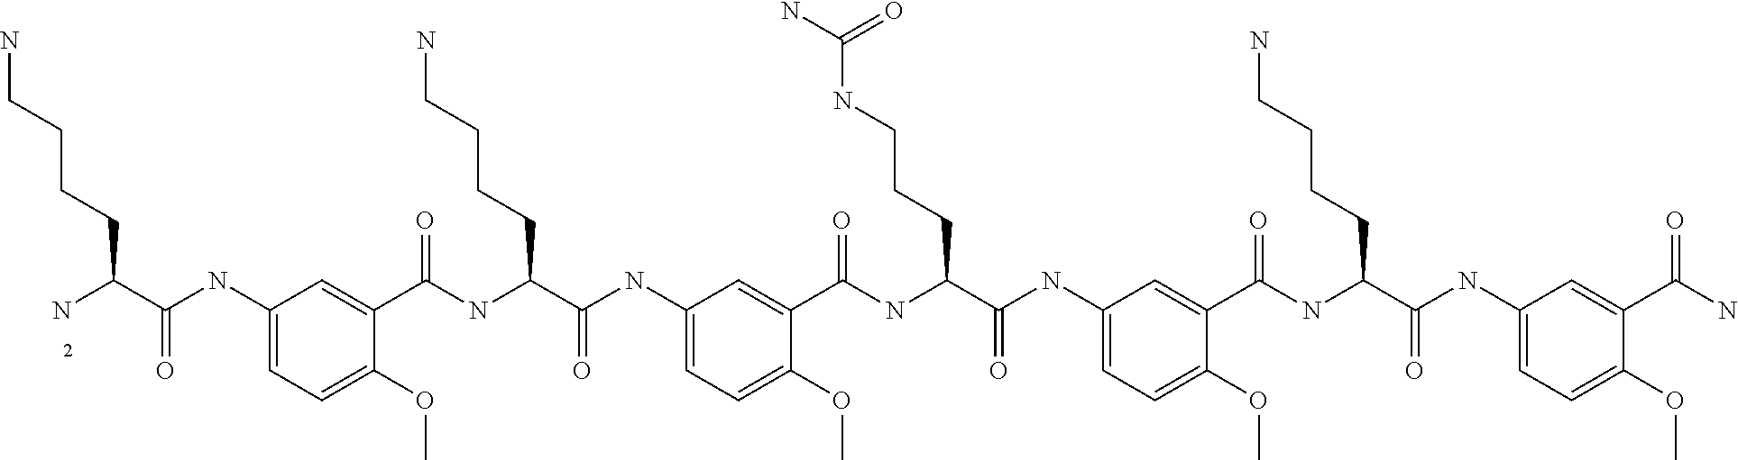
C1(NC(C(N)CCCCN)=O)=CC=C(OC)C(C(NC(C(NC2=CC=C(OC)C(C(NC(C(NC3=CC=C(OC)C(C(NC(C(NC4=CC=C(OC)C(C(N)=O)=C4)=O)CCCCN)=O)=C3)=O)CCCNC(N)=O)=O)=C2)=O)CCCCN)=O)=C1
